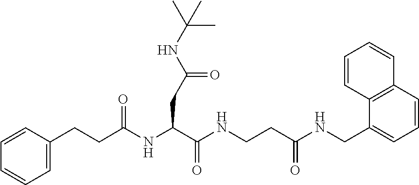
C1=CC2=C(C=C1)C(CNC(CCNC(C(NC(CCC1=CC=CC=C1)=O)CC(NC(C)(C)C)=O)=O)=O)=CC=C2
